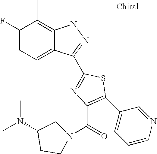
C1(F)=CC=C2C(=C1C)NN=C2C1=NC(C(N2CC(N(C)C)CC2)=O)=C(C2=CC=CN=C2)S1
